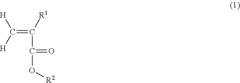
C(=C([R1])C(O[R2])=O)([H])[H]
